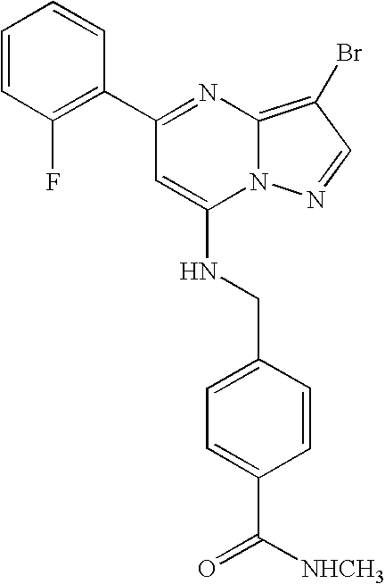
C1(C2=NC3=C(Br)C=NN3C(NCC3=CC=C(C(=O)[NHCH3])C=C3)=C2)=C(F)C=CC=C1
